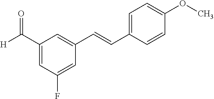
C1=C(C([H])=O)C=C(C=CC2=CC=C(OC)C=C2)C=C1F
